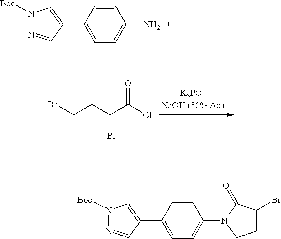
C1=CC(C2=CN([Boc])N=C2)=CC=C1N.BrCCC(Br)C(=O)Cl.C1=CC(C2=CN([Boc])N=C2)=CC=C1N1CCC(Br)C1=O
